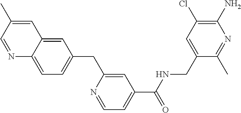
C1=C2C(=CC=C1CC1=CC(C(=O)NCC3=CC(Cl)=C(N)N=C3C)=CC=N1)N=CC(C)=C2
